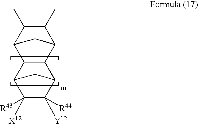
C12C(C3C(C)C(C)C1C3)C1C([Y12])([R44])C([X12])([R43])C2C1
